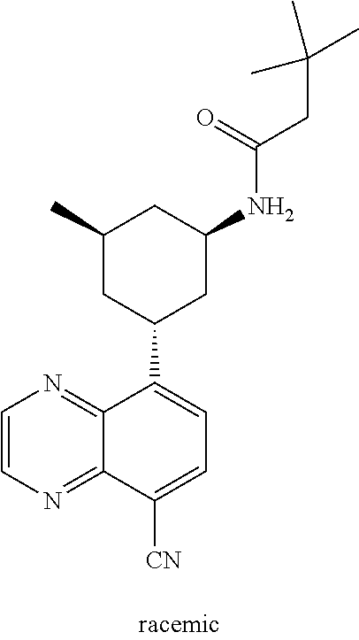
C1=CN=C2C(=N1)C(C1CC(NC(CC(C)(C)C)=O)CC(C)C1)=CC=C2[CN]
